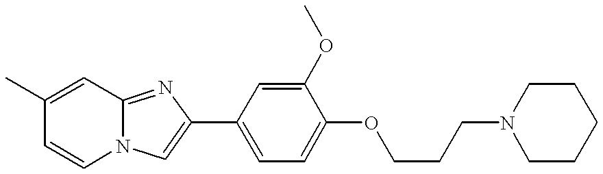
C1=CN2C(=NC(C3=CC=C(OCCCN4CCCCC4)C(OC)=C3)=C2)C=C1C
